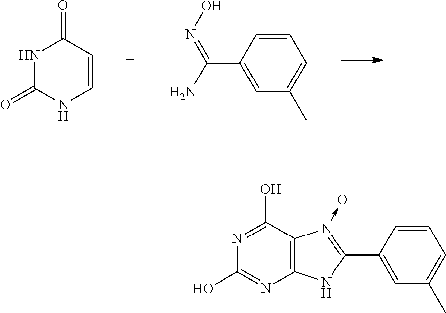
C12=C(C(O)=NC(O)=N1)N(->O)=C(C1=CC(C)=CC=C1)N2.ON=C(N)C1=CC(C)=CC=C1.N1C(=O)NC=CC1=O
